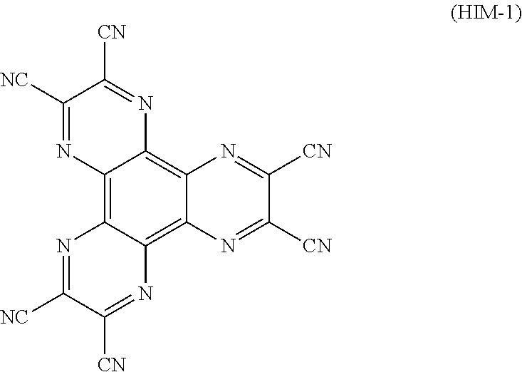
C12=C3C(=C4C(=C1N=C([CN])C([NC])=N2)N=C([CN])C([CN])=N4)N=C([CN])C([NC])=N3
